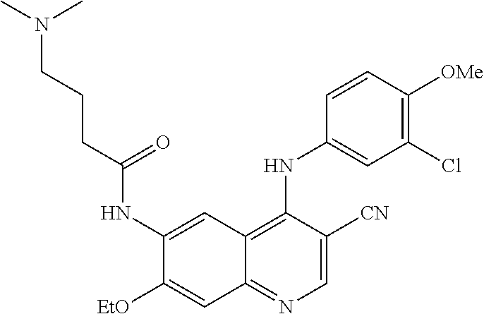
C1(NC(CCCN(C)C)=O)=CC2=C(NC3=CC(Cl)=C([OMe])C=C3)C([CN])=CN=C2C=C1[OEt]
